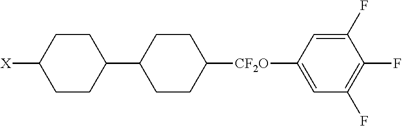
[X]C1CCC(C2CCC([CF2O]C3=CC(F)=C(F)C(F)=C3)CC2)CC1
